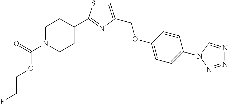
N1=NN(C2=CC=C(OCC3=CSC(C4CCN(C(=O)OCCF)CC4)=N3)C=C2)C=N1
